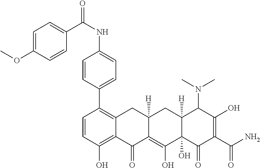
C1(C2=C3C(=C(O)C=C2)C(=O)C2=C(O)C4(O)C([H])(CC2([H])C3)C(N(C)C)C(O)=C(C(N)=O)C4=O)=CC=C(NC(=O)C2=CC=C(OC)C=C2)C=C1
